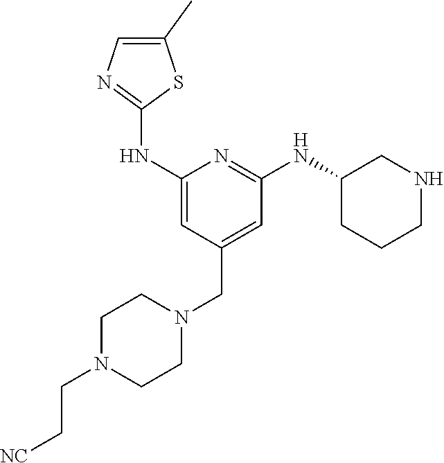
C1(NC2=NC=C(C)S2)=CC(CN2CCN(CC[NC])CC2)=CC(NC2CCCNC2)=N1
